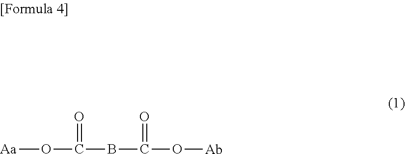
[Aa]OC(BC(O[Ab])=O)=O
